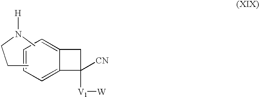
C1=CC=C2C(=C1)CC2([V1][W])[CN].C(CC)N(C)[H]
